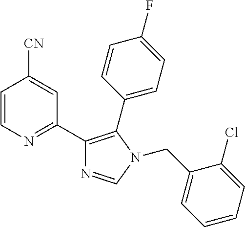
C1=CN=C(C2=C(C3=CC=C(F)C=C3)N(CC3=CC=CC=C3Cl)C=N2)C=C1[CN]
